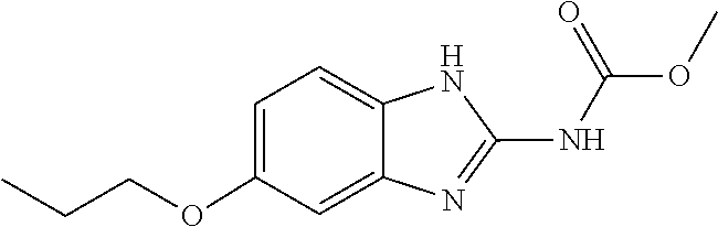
C(CC)OC1=CC=C2NC(NC(OC)=O)=NC2=C1
